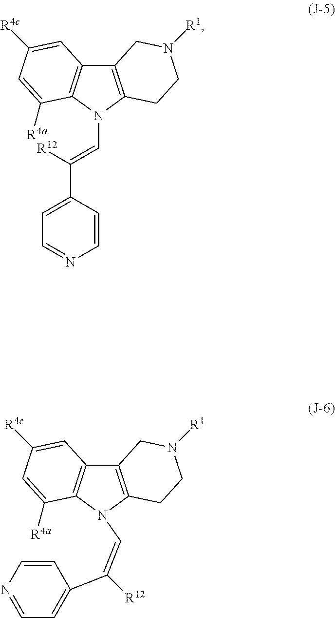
C12=C(N(C=C([R12])C3=CC=NC=C3)C3=C1C=C([R4c])C=C3[R4a])CCN([R1])C2.C12=C(CCN([R1])C1)N(C=C(C1=CC=NC=C1)[R12])C1=C2C=C([R4c])C=C1[R4a]
